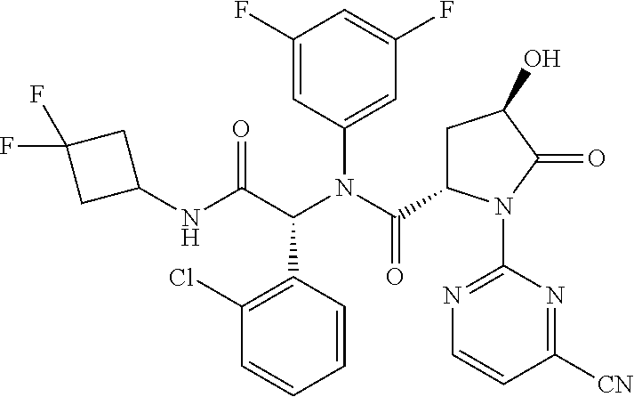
N(C(C(C1=C(Cl)C=CC=C1)N(C(C1CC(O)C(=O)N1C1=NC=CC([CN])=N1)=O)C1=CC(F)=CC(F)=C1)=O)C1CC(F)(F)C1
